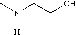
CN(CCO)[H]
